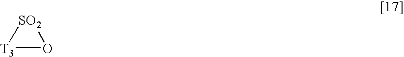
[SO2]1[T3]O1
